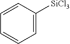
C1=C([SiCl3])C=CC=C1
